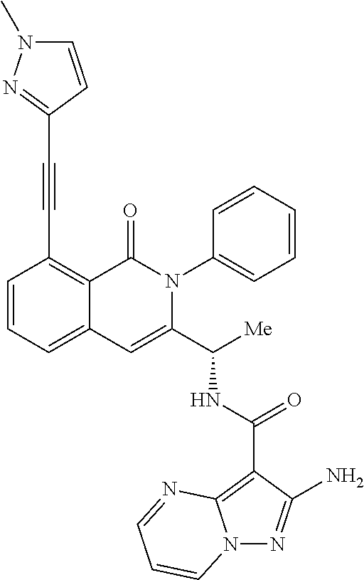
N12N=C(N)C(C(NC(C3=CC4=CC=CC(C#CC5=NN(C)C=C5)=C4C(=O)N3C3=CC=CC=C3)[Me])=O)=C1N=CC=C2
